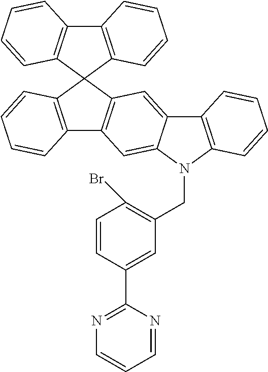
C12=C(C=CC=C1)C1(C3=C2C=CC=C3)C2=C(C3=C1C=CC=C3)C=C1C(=C2)C2=C(N1CC1=C(Br)C=CC(C3=NC=CC=N3)=C1)C=CC=C2
